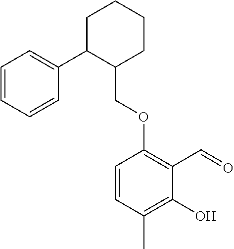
C1C(C2=CC=CC=C2)C(COC2=C(C=O)C(O)=C(C)C=C2)CCC1
